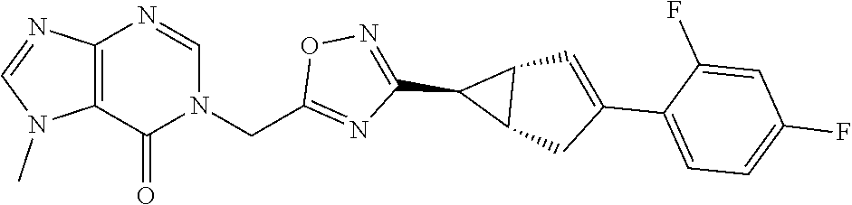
C12=C(N=CN(CC3=NC(C4C5C4C=C(C4=CC=C(F)C=C4F)C5)=NO3)C1=O)N=CN2C
